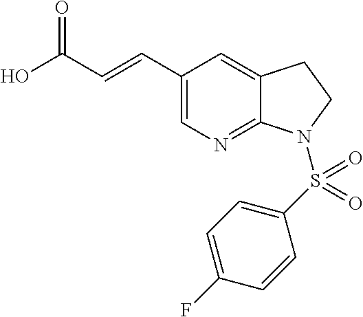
OC(C=CC1=CN=C2C(=C1)CCN2S(C1=CC=C(F)C=C1)(=O)=O)=O
